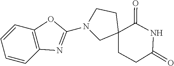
N1(C2=NC3=C(C=CC=C3)O2)CC2(CCC(=O)NC2=O)CC1
